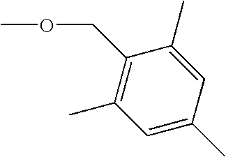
C1=C(C)C=C(C)C(COC)=C1C
